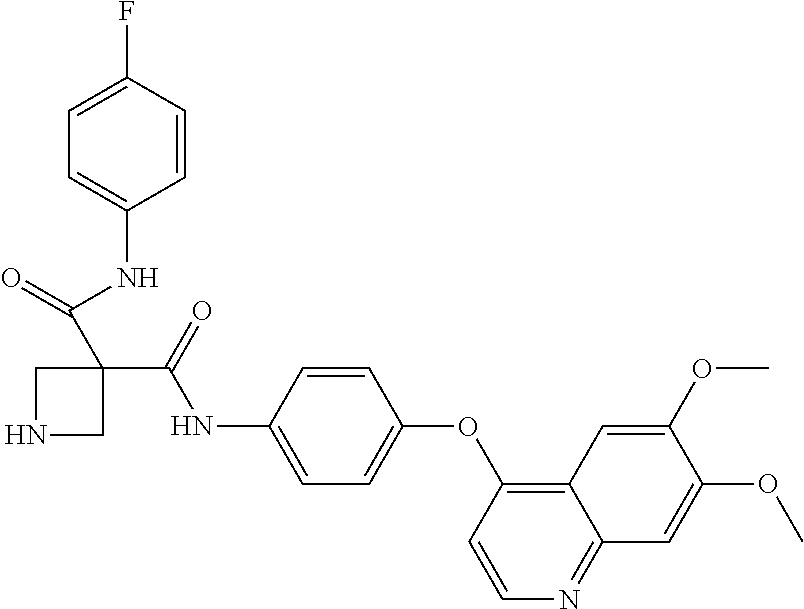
C12=C(OC3=CC=C(NC(C4(C(=O)NC5=CC=C(F)C=C5)CNC4)=O)C=C3)C=CN=C1C=C(OC)C(OC)=C2
